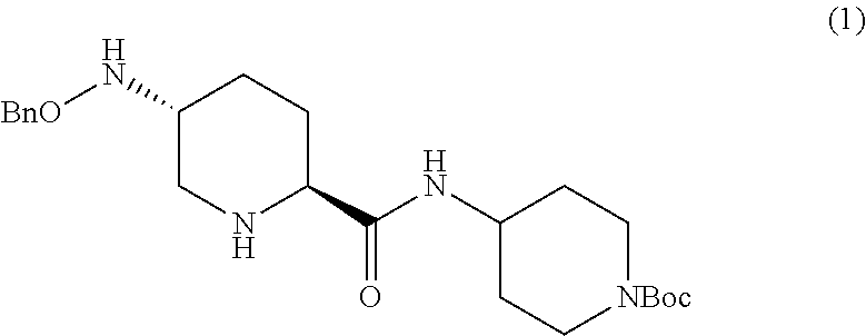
C1(N[BnO])CNC(C(NC2CC[NBoc]CC2)=O)CC1
